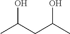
C(CC(C)O)(O)C
